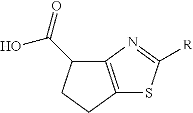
C12=C(CCC1C(=O)O)SC([R])=N2
